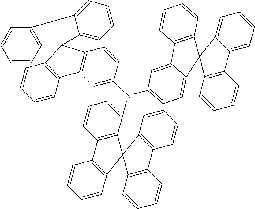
C1=CC2=C(C=C1)C1=C(C(N(C3=CC4=C(C=C3)C3(C5=C4C=CC=C5)C4=C(C=CC=C4)C4=CC=CC=C34)C3=CC=C4C(=C3)C3=C(C=CC=C3)C43C4=C(C=CC=C4)C4=CC=CC=C34)=CC=C1)C21C2=C(C=CC=C2)C2=C1C=CC=C2
